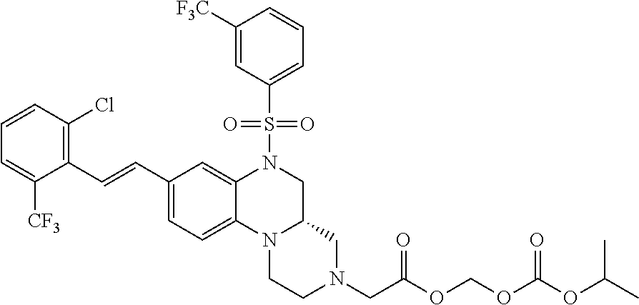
N12CCN(CC(OCOC(OC(C)C)=O)=O)CC1CN(S(=O)(=O)C1=CC=CC([F3C])=C1)C1=CC(C=CC3=C(Cl)C=CC=C3[CF3])=CC=C21
